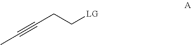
C(CC[LG])#CC
